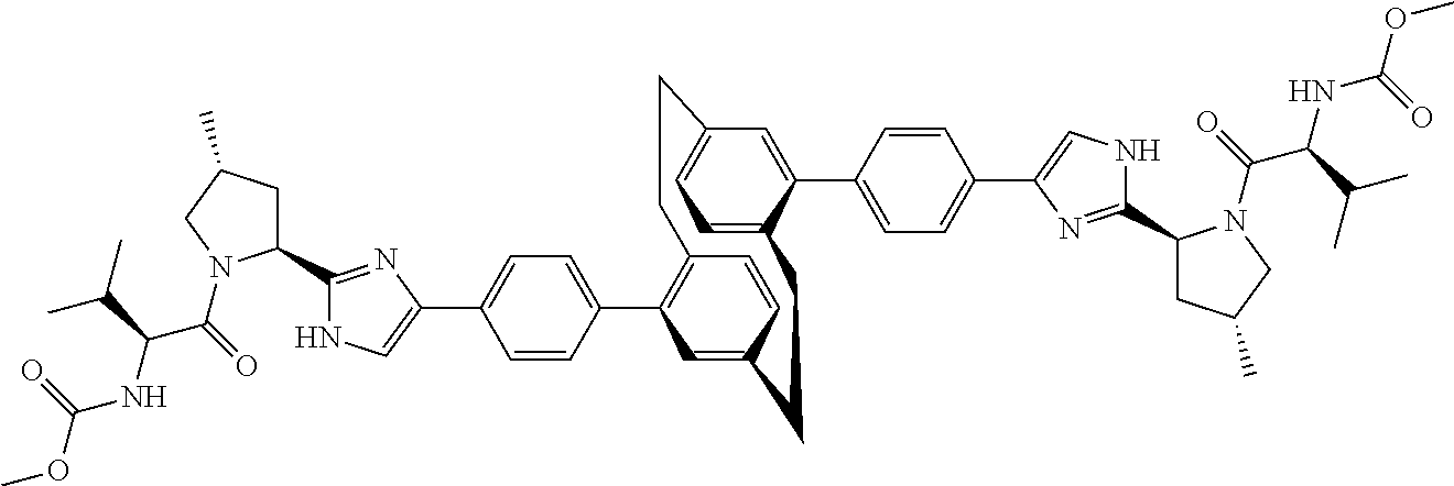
C1(C2=CC=C(C3=CNC(C4CC(C)CN4C(C(NC(OC)=O)C(C)C)=O)=N3)C=C2)=C2C=CC(=C1)CCC1=CC=C(C=C1C1=CC=C(C3=CNC(C4CC(C)CN4C(C(NC(OC)=O)C(C)C)=O)=N3)C=C1)CC2
